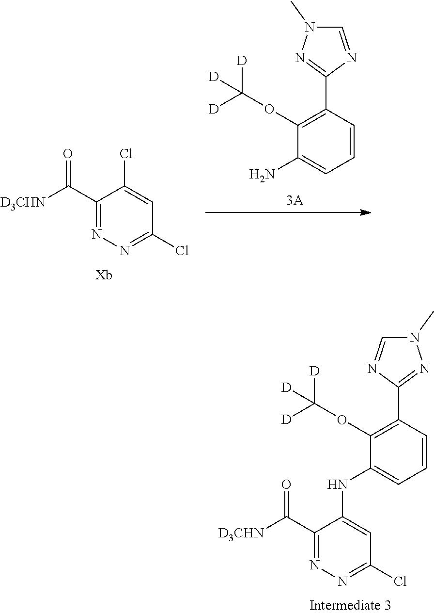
C1(OC([D])([D])[D])=C(C2=NN(C)C=N2)C=CC=C1N.C1(C([D3CHN])=O)=NN=C(Cl)C=C1Cl.C1(C([D3CHN])=O)=NN=C(Cl)C=C1NC1=CC=CC(C2=NN(C)C=N2)=C1OC([D])([D])[D]
